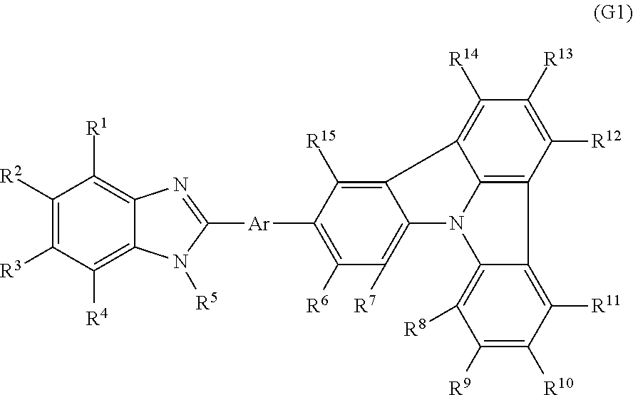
C1([R2])=C([R3])C([R4])=C2C(=C1[R1])N=C([Ar]C1=C([R6])C([R7])=C3C(=C1[R15])C1=C([R14])C([R13])=C([R12])C4=C1N3C1=C([R8])C([R9])=C([R10])C([R11])=C14)N2[R5]
